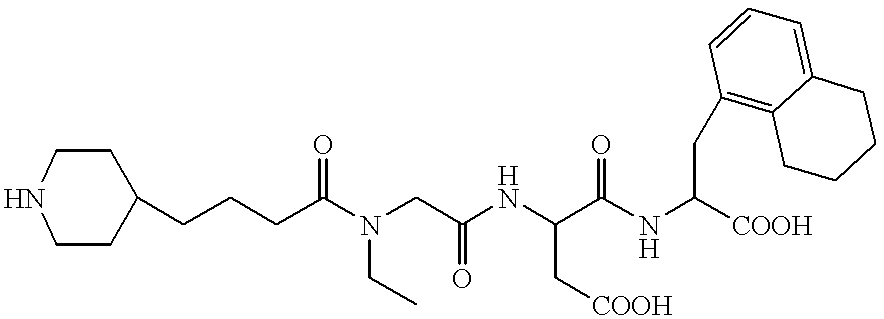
C1(CCCC(N(CC(NC(C(NC([COOH])CC2=C3C(=CC=C2)CCCC3)=O)C[COOH])=O)CC)=O)CCNCC1
